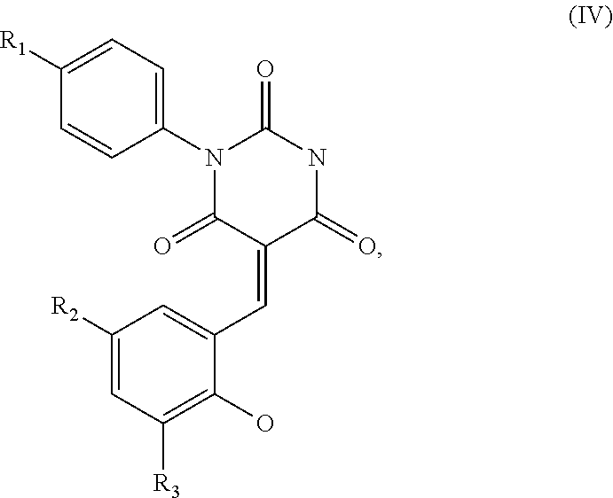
C1([R1])=CC=C(N2C(=O)C(=CC3=CC([R2])=CC([R3])=C3O)C(=O)NC2=O)C=C1
